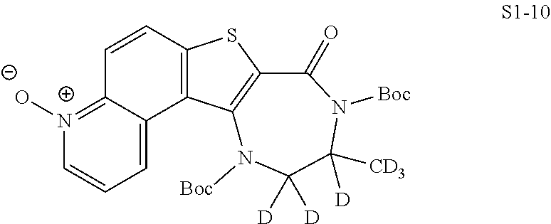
C1=C2C(=[N+]([O-])C=C1)C=CC1=C2C2=C(S1)C(=O)N([Boc])C([CD3])([D])C([D])([D])N2[Boc]
